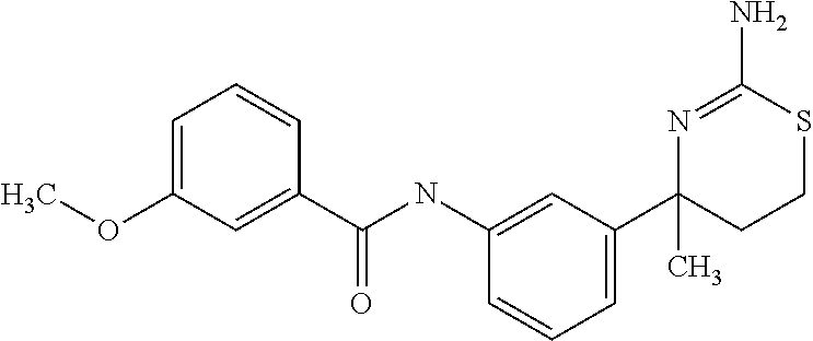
N1=C(N)SCCC1(C1=CC=CC(NC(C2=CC(OC)=CC=C2)=O)=C1)C
